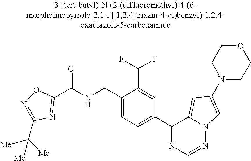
C1(C(NCC2=CC=C(C3=NC=NN4C3=CC(N3CCOCC3)=C4)C=C2C(F)F)=O)=NC(C([Me])([Me])[Me])=NO1
